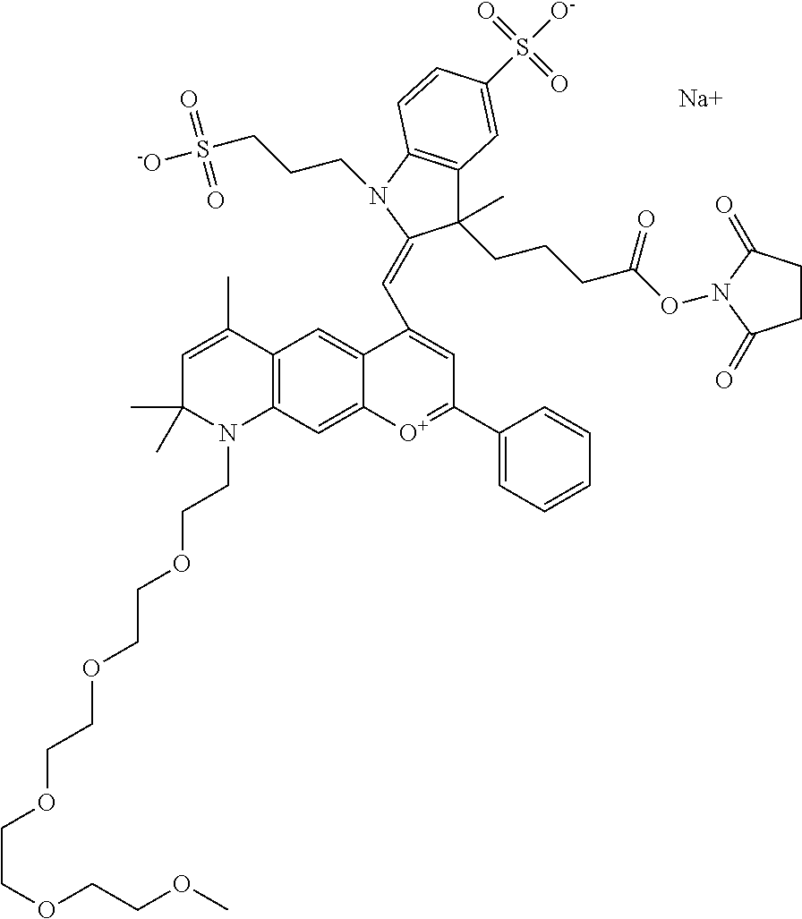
[Na].C1=C(C)C2=C(N(CCOCCOCCOCCOCCOC)C1(C)C)C=C1C(=C2)C(C=C2C(C)(CCCC(ON3C(=O)CCC3=O)=O)C3=C(C=CC(S([O-])(=O)=O)=C3)N2CCCS([-O])(=O)=O)=CC(C2=CC=CC=C2)=[O+]1
